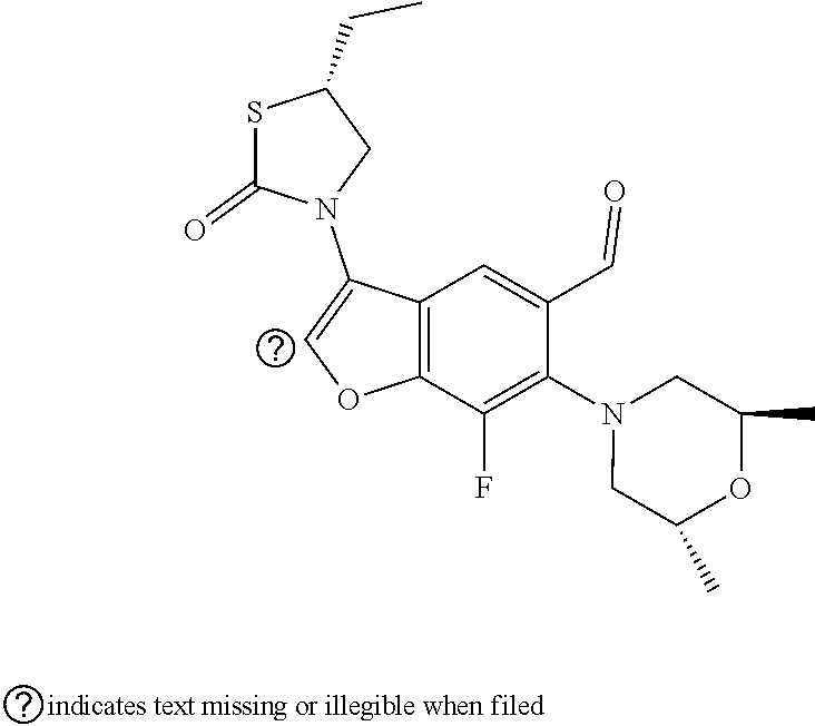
C12=C(C(F)=C(N3CC(C)OC(C)C3)C(C=O)=C1)OC=C2N1CC(CC)SC1=O
